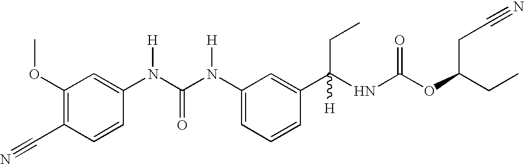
C1(OC)=C(C#N)C=CC(N(C(N(C2=CC=CC(C(NC(=O)OC(CC)CC#N)(CC)[H])=C2)[H])=O)[H])=C1
